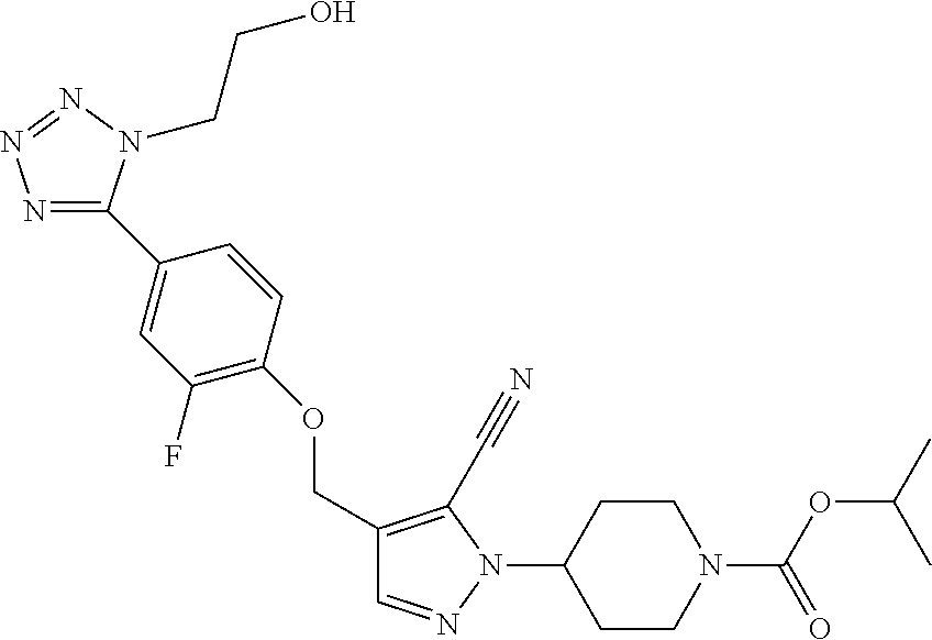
C1CN(C(OC(C)C)=O)CCC1N1N=CC(COC2=C(F)C=C(C3=NN=NN3CCO)C=C2)=C1C#N
